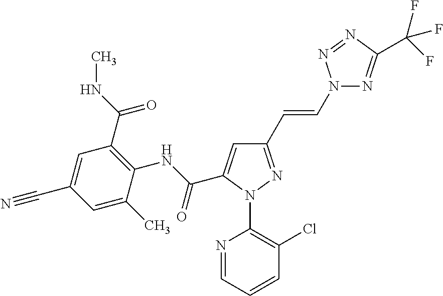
C(C1=CC(C=CN2N=C(C(F)(F)F)N=N2)=NN1C1=C(Cl)C=CC=N1)(NC1=C(C(NC)=O)C=C(C#N)C=C1C)=O
